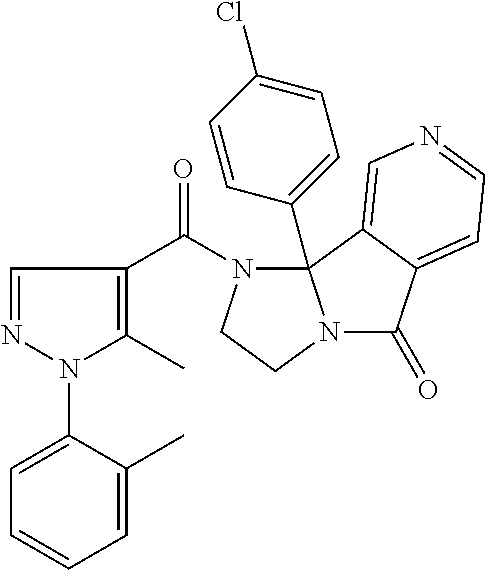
N1=CC(C(N2CCN3C(=O)C4=CC=NC=C4C23C2=CC=C(Cl)C=C2)=O)=C(C)N1C1=CC=CC=C1C
